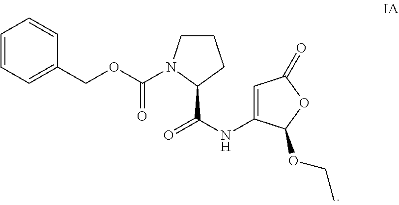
C1=CC=C(COC(=O)N2CCCC2C(NC2=CC(=O)OC2OCC)=O)C=C1
